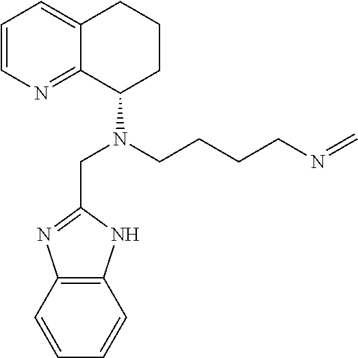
C1=CN=C2C(=C1)CCCC2N(CCCCN=C)CC1=NC2=C(N1)C=CC=C2
